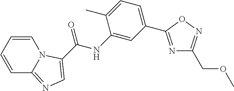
C(NC1=CC(C2=NC(COC)=NO2)=CC=C1C)(=O)C1=CN=C2C=CC=CN21
